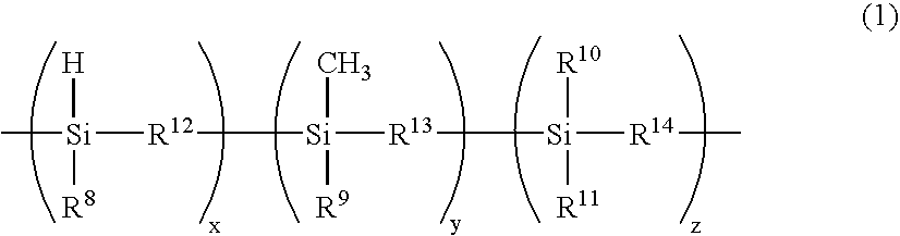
C[Si]([H])([R12][Si]([R13][Si]([R14]C)([R10])[R11])(C)[R9])[R8]
